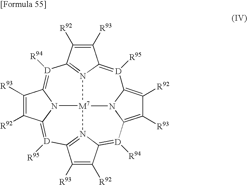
[D]1([R95])=C2N3=C([D]([R94])=C4N5C(=[D]([R95])C6=N7C(=[D]([R94])C8=C([R93])C([R92])=C1N8[M7]753)C([R92])=C6[R93])C([R92])=C4[R93])C([R92])=C2[R93]
